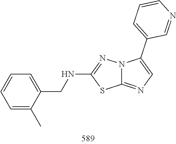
C1(NCC2=CC=CC=C2C)=NN2C(=NC=C2C2=CC=CN=C2)S1
